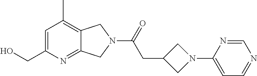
C1=C(CO)N=C2C(=C1C)CN(C(=O)CC1CN(C3=CC=NC=N3)C1)C2
